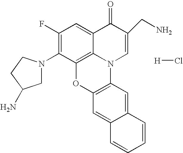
C1(F)=C(N2CC(N)CC2)C2=C3C(=C1)C(=O)C(CN)=CN3C1=C(O2)C=C2C(=C1)C=CC=C2.Cl[H]
